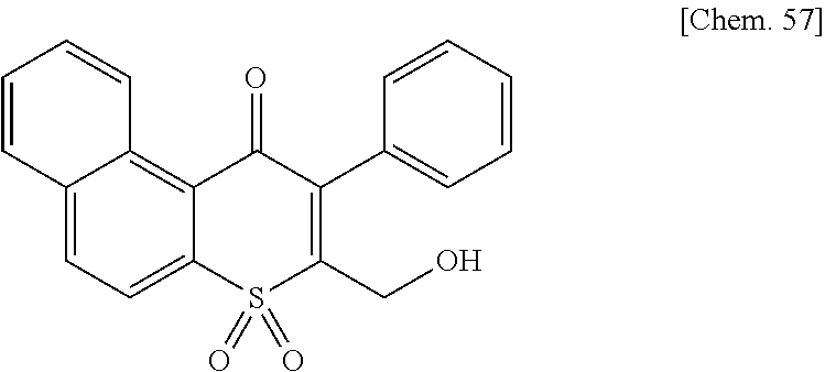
C12=CC=C3C(=C1C=CC=C2)C(=O)C(C1=CC=CC=C1)=C(CO)S3(=O)=O
